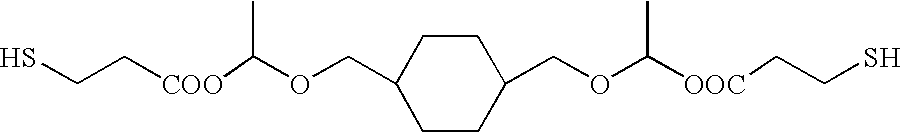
SCC[COO]C(OCC1CCC(COC([OOC]CCS)C)CC1)C
